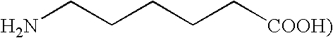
NCCCCC[COOH)]
